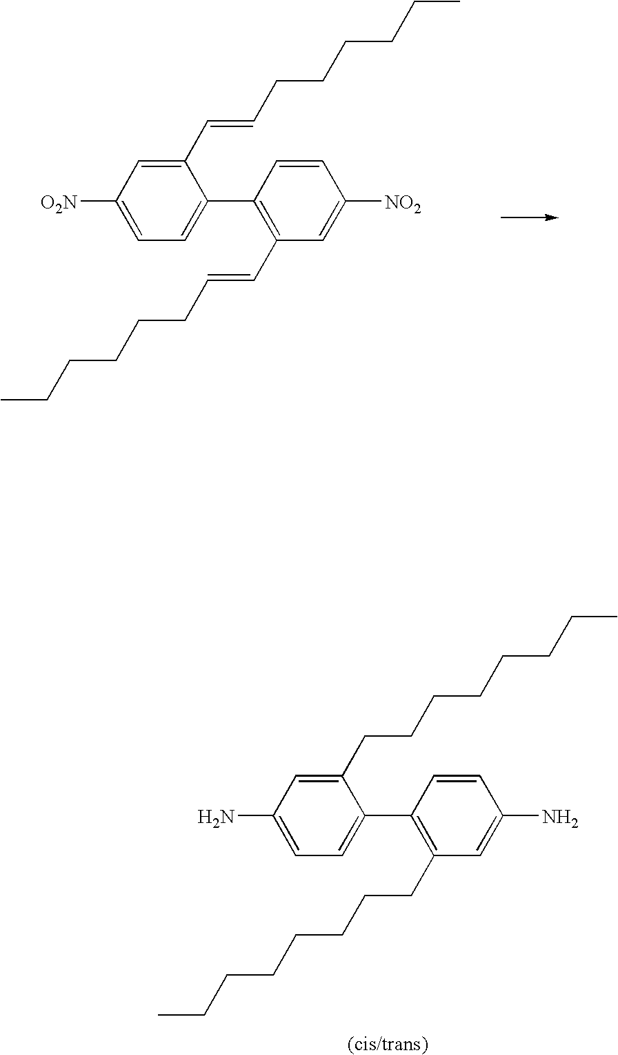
C1(CCCCCCCC)=CC(N)=CC=C1C1=C(CCCCCCCC)C=C(N)C=C1.C1(C=CCCCCCC)=CC([O2N])=CC=C1C1=C(C=CCCCCCC)C=C([NO2])C=C1
